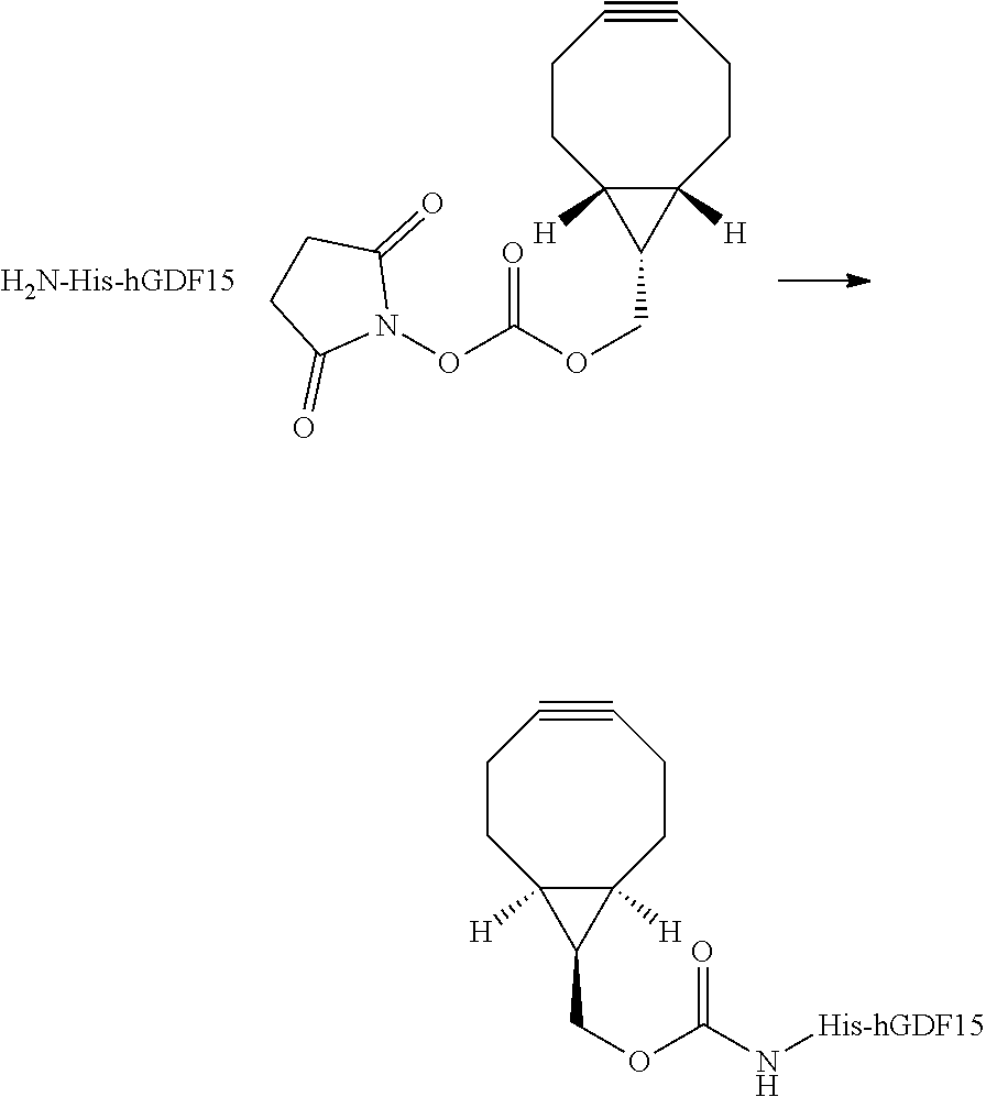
C1CC2([H])C([H])(CCC#C1)C2COC(ON1C(=O)CCC1=O)=O.C1CC2([H])C([H])(CCC#C1)C2COC(N[His-hGDF15])=O
